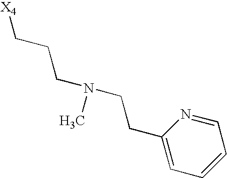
[X4]CCCN(CCC1=CC=CC=N1)C
